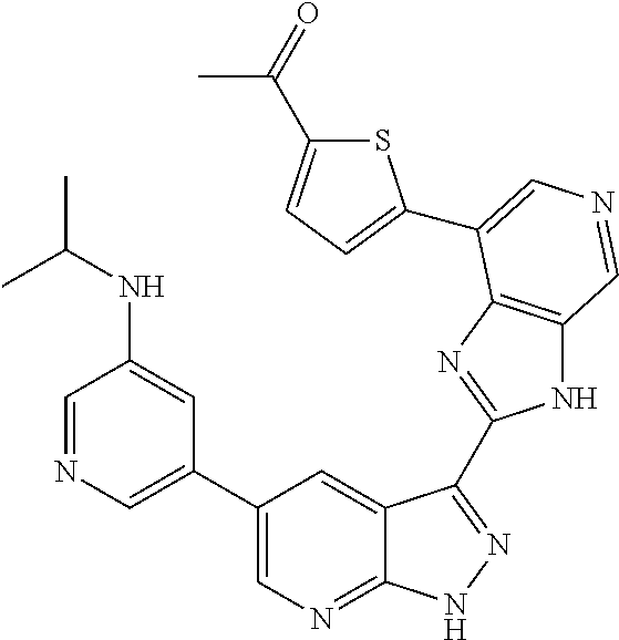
C1(C2=CN=CC(NC(C)C)=C2)=CN=C2C(=C1)C(C1=NC3=C(N1)C=NC=C3C1=CC=C(C(C)=O)S1)=NN2
